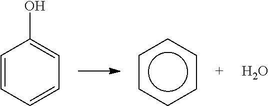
C1=CC=CC=C1O.c1ccccc1.O
